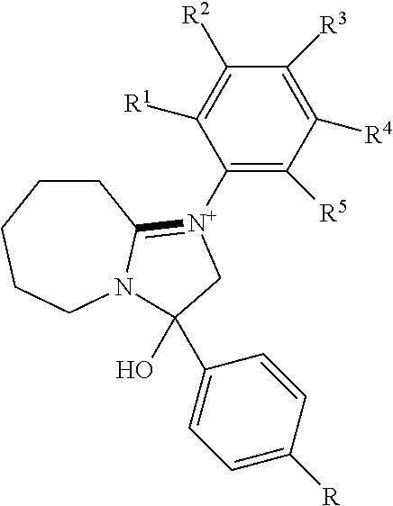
C1([N+]2=C3CCCCCN3C(O)(C3=CC=C([R])C=C3)C2)=C([R5])C([R4])=C([R3])C([R2])=C1[R1]
